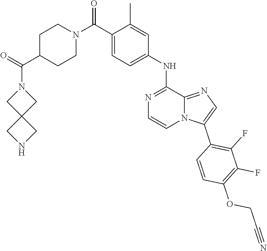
C(COC1=C(F)C(F)=C(C2=CN=C3N2C=CN=C3NC2=CC=C(C(N3CCC(C(N4CC5(CNC5)C4)=O)CC3)=O)C(C)=C2)C=C1)#N
